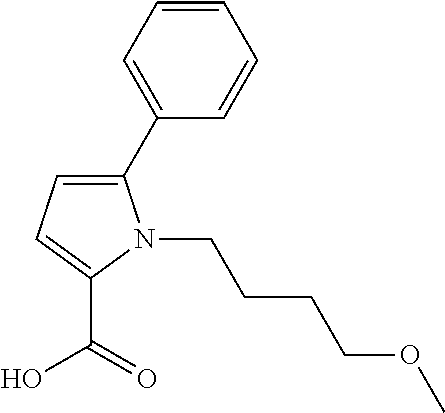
C1(C2=CC=CC=C2)=CC=C(C(=O)O)N1CCCCOC
